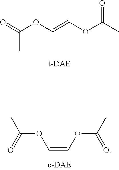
O=C(C)OC=COC(C)=O.CC(OC=COC(C)=O)=O
